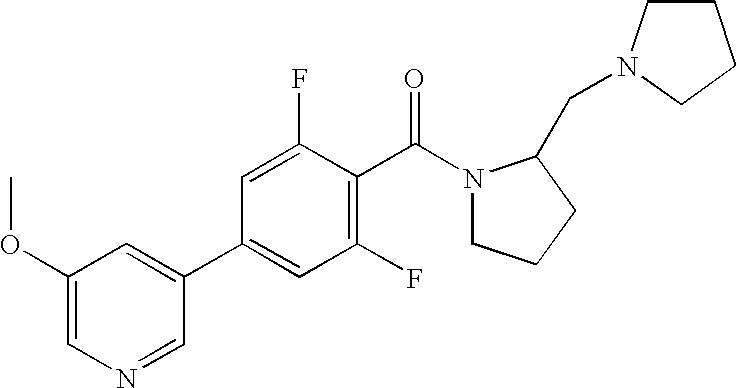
C1=C(OC)C=C(C2=CC(F)=C(C(=O)N3CCCC3CN3CCCC3)C(F)=C2)C=N1
